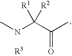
CNC(C(C)=O)([R1])[R2]
